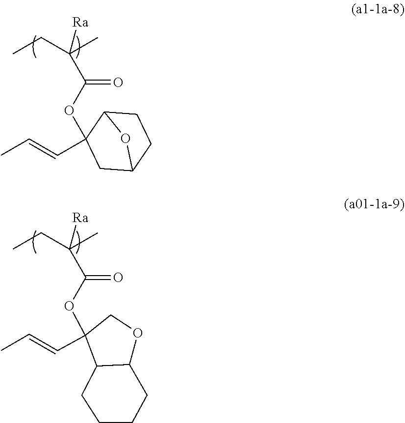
CCC(C)(C(OC1(C=CC)CC2CCC1O2)=O)[Ra].CCC(C)(C(OC1(C=CC)C2C(OC1)CCCC2)=O)[Ra]
